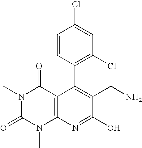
C1(C2=C(Cl)C=C(Cl)C=C2)=C(CN)C(O)=NC2=C1C(=O)N(C)C(=O)N2C
